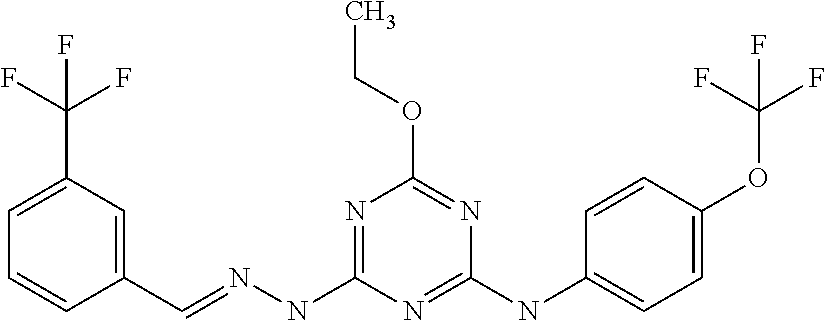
C1=C(C(F)(F)F)C=C(C=NNC2=NC(OCC)=NC(NC3=CC=C(OC(F)(F)F)C=C3)=N2)C=C1
